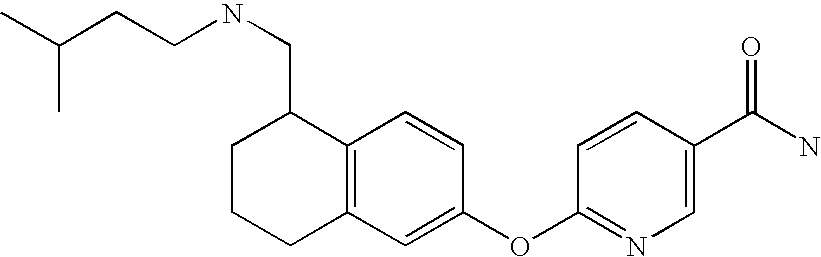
C1CCC2=C(C1CNCCC(C)C)C=CC(OC1=NC=C(C(N)=O)C=C1)=C2
